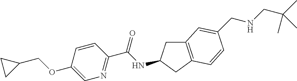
C1(OCC2CC2)=CN=C(C(NC2CC3=C(C2)C=CC(CNCC(C)(C)C)=C3)=O)C=C1
